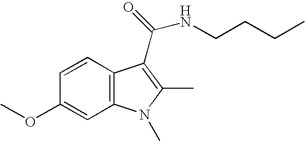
C1(OC)=CC2=C(C=C1)C(C(NCCCC)=O)=C(C)N2C
